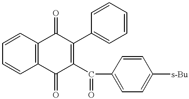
C1=CC2=C(C=C1)C(=O)C(C(C1=CC=C([s-Bu])C=C1)=O)=C(C1=CC=CC=C1)C2=O
